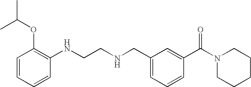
C1=CC=CC(NCCNCC2=CC=CC(C(=O)N3CCCCC3)=C2)=C1OC(C)C
